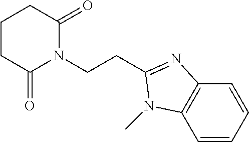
C(CN1C(=O)CCCC1=O)C1=NC2=C(C=CC=C2)N1C
